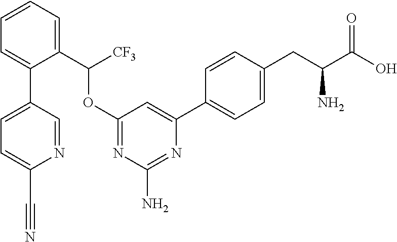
C1(OC(C2=CC=CC=C2C2=CC=C(C#N)N=C2)[CF3])=NC(N)=NC(C2=CC=C(CC(C(O)=O)N)C=C2)=C1
